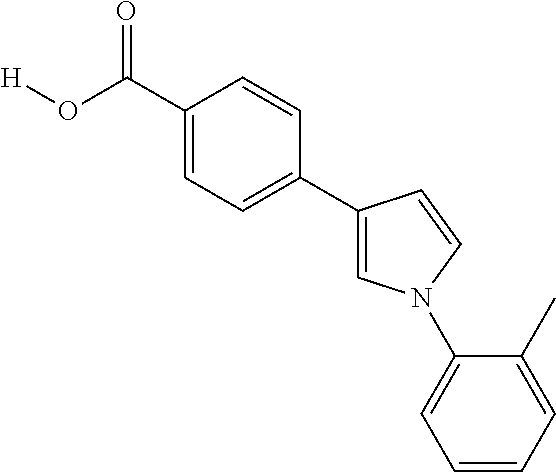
C1(C(O[H])=O)=CC=C(C2=CN(C3=CC=CC=C3C)C=C2)C=C1
